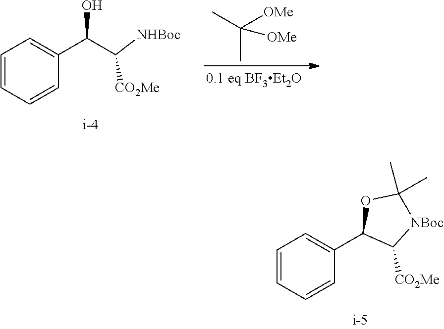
CC([OMe])(C)[OMe].C1=CC=CC(C(C([CO2Me])[NHBoc])O)=C1.C1=CC=CC(C2C([CO2Me])[NBoc]C(C)(C)O2)=C1
